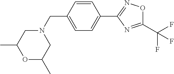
C1=C(CN2CC(C)OC(C)C2)C=CC(C2=NOC(C(F)(F)F)=N2)=C1
